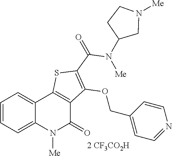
[2 CF3CO2H].C1=CC=C2C(=C1)C1=C(C(=O)N2[Me])C(OCC2=CC=NC=C2)=C(C(=O)N([Me])C2CN([Me])CC2)S1
